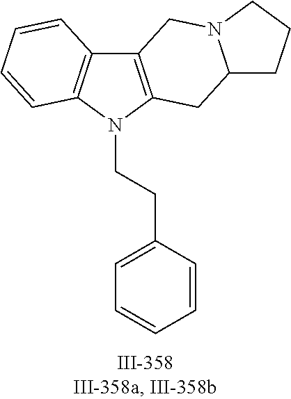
N1(CCC2=CC=CC=C2)C2=C(C3=C1C=CC=C3)CN1C(C2)CCC1
